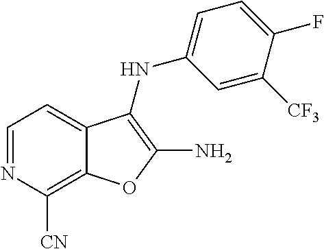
C12=C([CN])N=CC=C1C(NC1=CC=C(F)C([CF3])=C1)=C(N)O2
